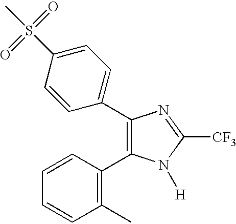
C1(C2=CC=C(S(C)(=O)=O)C=C2)=C(C2=C(C)C=CC=C2)N([H])C([CF3])=N1
